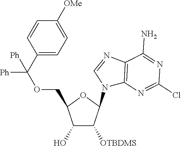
C1(O)C([OTBDMS])C(N2C3=C(N=C2)C(N)=NC(Cl)=N3)OC1COC([Ph])([Ph])C1=CC=C([OMe])C=C1
